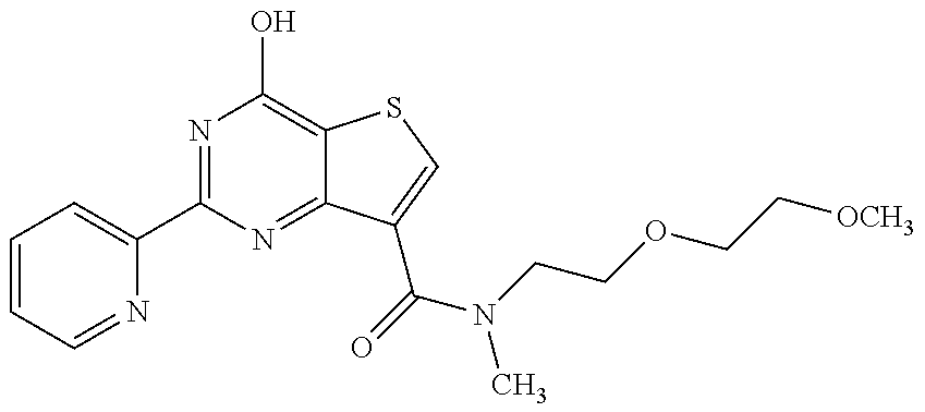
C1=CC=NC(C2=NC(O)=C3C(=N2)C(C(N(C)CCOCC[OCH3])=O)=CS3)=C1
